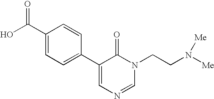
OC(C1=CC=C(C2=CN=CN(CCN([Me])[Me])C2=O)C=C1)=O
